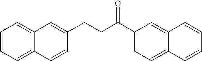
C1=CC(CCC(C2=CC=C3C(=C2)C=CC=C3)=O)=CC2=CC=CC=C12
